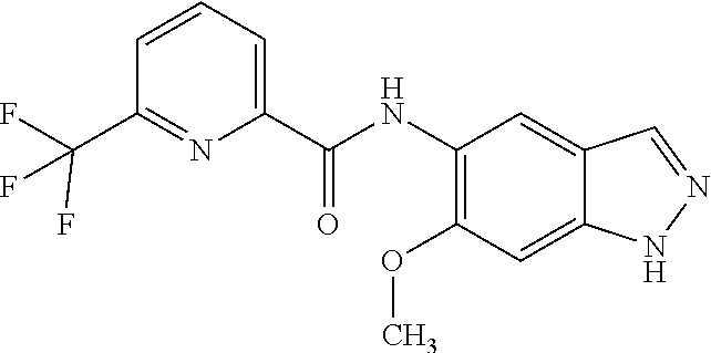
C1(NC(C2=CC=CC(C(F)(F)F)=N2)=O)=C(OC)C=C2C(=C1)C=NN2
